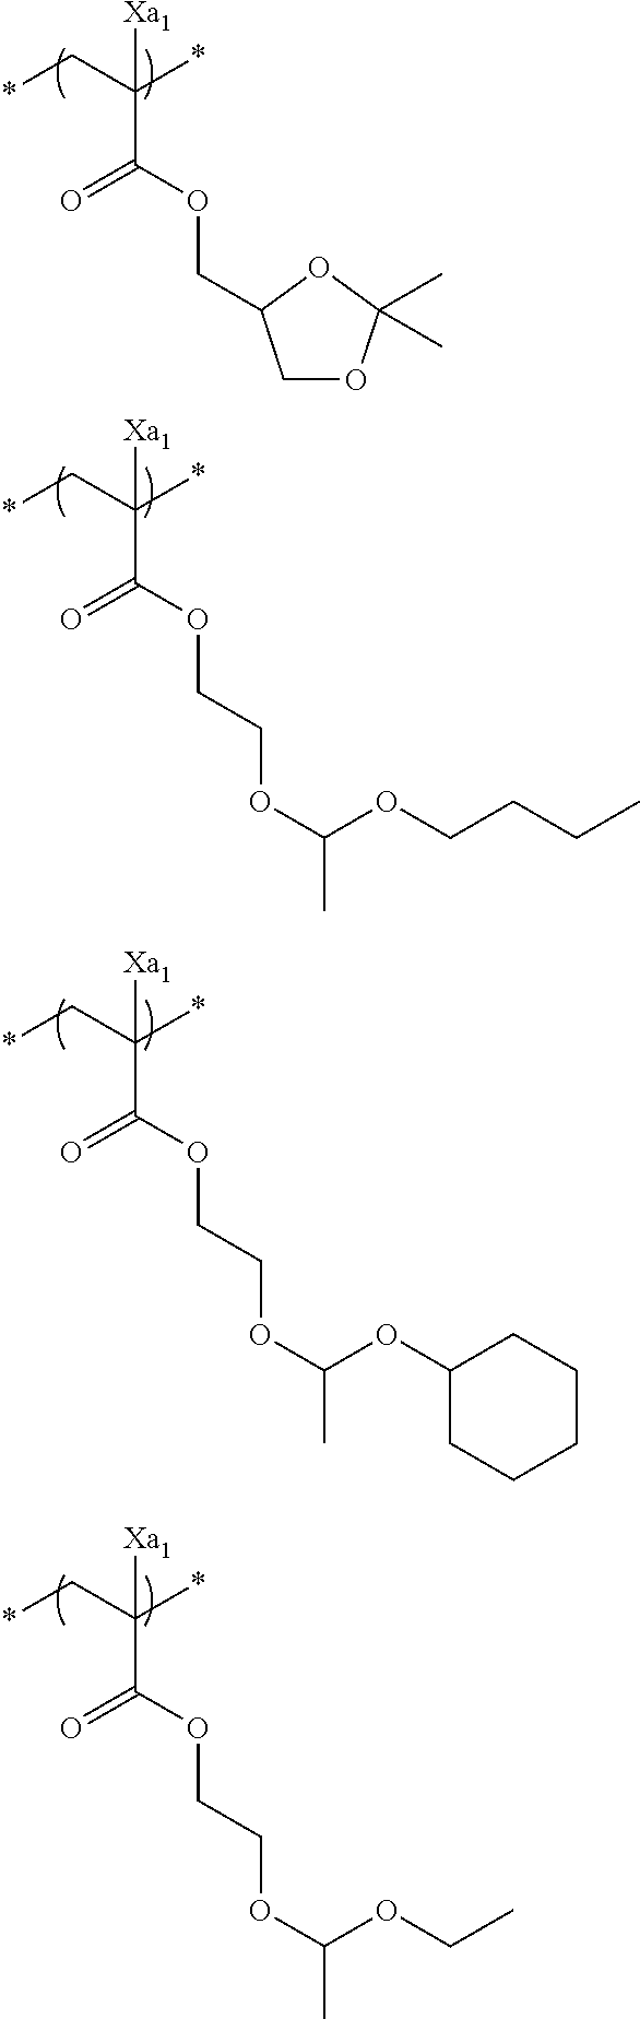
*CC(*)(C(OCC1COC(C)(C)O1)=O)[Xa1].*CC(*)(C(OCCOC(C)OCCCC)=O)[Xa1].*CC(*)(C(OCCOC(C)OC1CCCCC1)=O)[Xa1].*CC(*)(C(OCCOC(C)OCC)=O)[Xa1]
